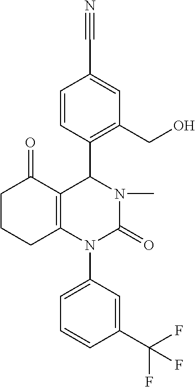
C1=CC(C2C3=C(N(C4=CC=CC(C(F)(F)F)=C4)C(=O)N2C)CCCC3=O)=C(CO)C=C1C#N
